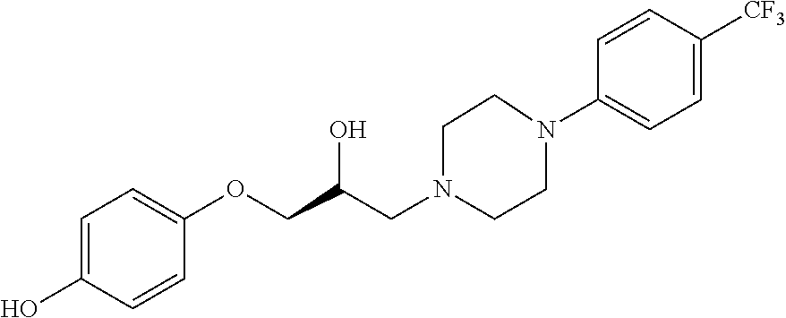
C1=C(O)C=CC(OCC(CN2CCN(C3=CC=C([CF3])C=C3)CC2)O)=C1
